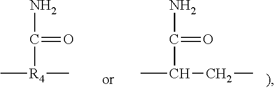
NC(=O)[R4](C)C.NC(=O)C(C)CC
